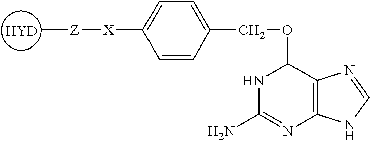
[HYD].C[Z][X]C1=CC=C(COC2NC(N)=NC3=C2N=CN3)C=C1
